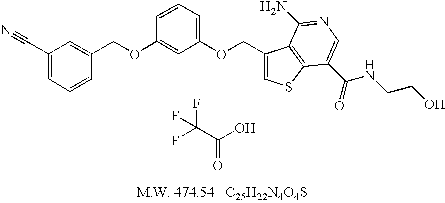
C1(COC2=CC(OCC3=CSC4=C3C(N)=NC=C4C(=O)NCCO)=CC=C2)=CC(C#N)=CC=C1.FC(F)(F)C(O)=O
